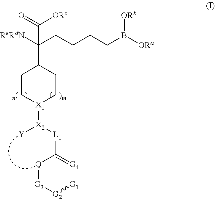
[ReRdN]C(CCCCB([ORa])[ORb])(C(=O)[ORc])C1CC[X1]([X2]([L1]C2=[G4][G1][G2][G3]=[Q]2)[Y])CC1
